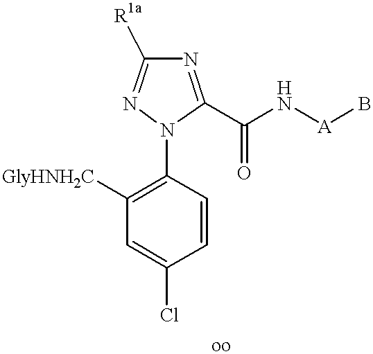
C1=CC(N2C(C(N[A]B)=O)=NC([R1a])=N2)=C([GlyHNH2C])C=C1Cl
